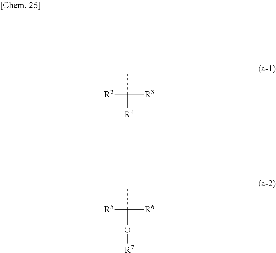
CC([R2])([R3])[R4].CC([R5])([R6])O[R7]
